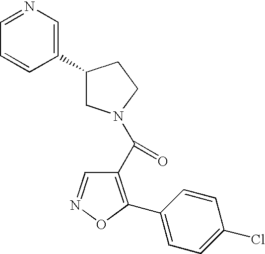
C1(C2CN(C(C3=C(C4=CC=C(Cl)C=C4)ON=C3)=O)CC2)=CN=CC=C1
